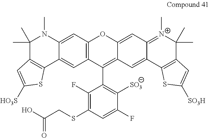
C1(C)(C)C2=C(C3=CC4=C(C=C3N1C)OC1=CC3=[N+](C)C(C)(C)C5=C(C3=CC1=C4C1=C([SO3])C(F)=CC(SCC(O)=O)=C1F)SC([SO3H])=C5)SC([HO3S])=C2
